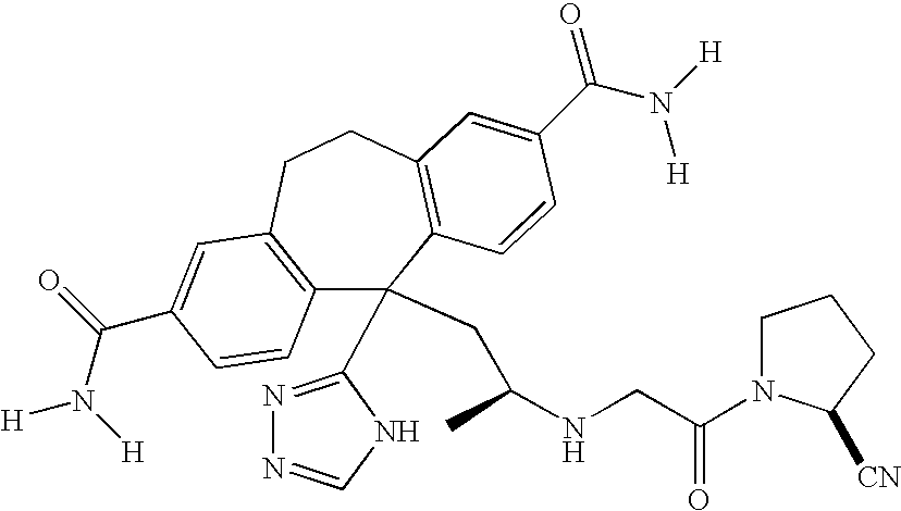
C12=C(CCC3=C(C1(CC(NCC(=O)N1CCCC1[CN])C)C1=NN=CN1)C=CC(C(=O)N([H])[H])=C3)C=C(C(N([H])[H])=O)C=C2
